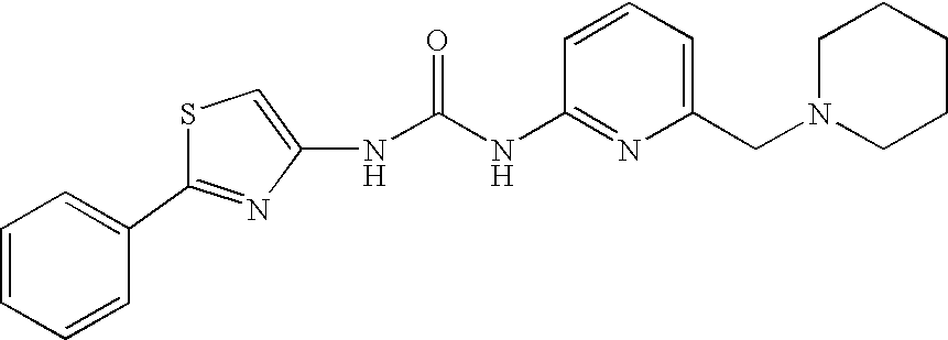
C(NC1=NC(CN2CCCCC2)=CC=C1)(=O)NC1=CSC(C2=CC=CC=C2)=N1
